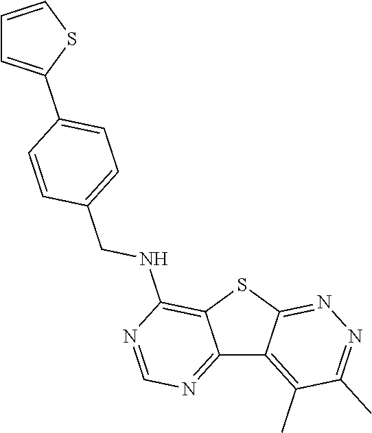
C12=NC=NC(NCC3=CC=C(C4=CC=CS4)C=C3)=C1SC1=NN=C(C)C(C)=C21
